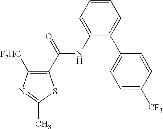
C1([F2HC])=C(C(NC2=CC=CC=C2C2=CC=C([CF3])C=C2)=O)SC(C)=N1
